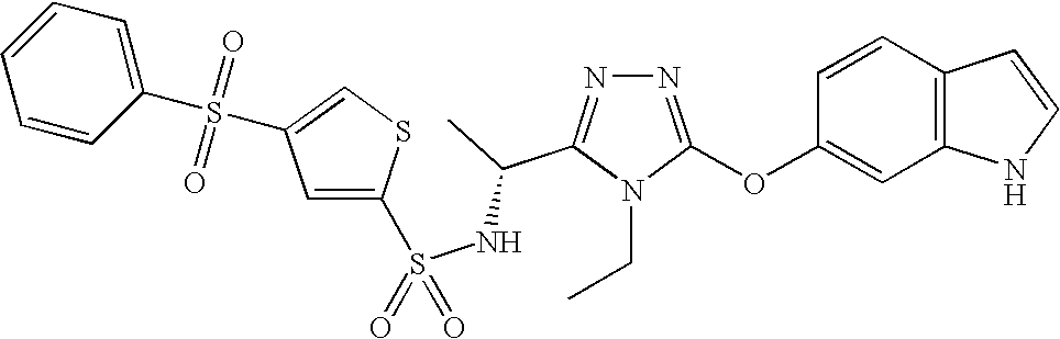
N1=C(OC2=CC3=C(C=C2)C=CN3)N(CC)C(C(NS(=O)(=O)C2=CC(S(=O)(=O)C3=CC=CC=C3)=CS2)C)=N1
